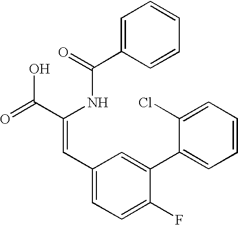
C1(C=C(C(=O)O)NC(C2=CC=CC=C2)=O)=CC=C(F)C(C2=CC=CC=C2Cl)=C1
